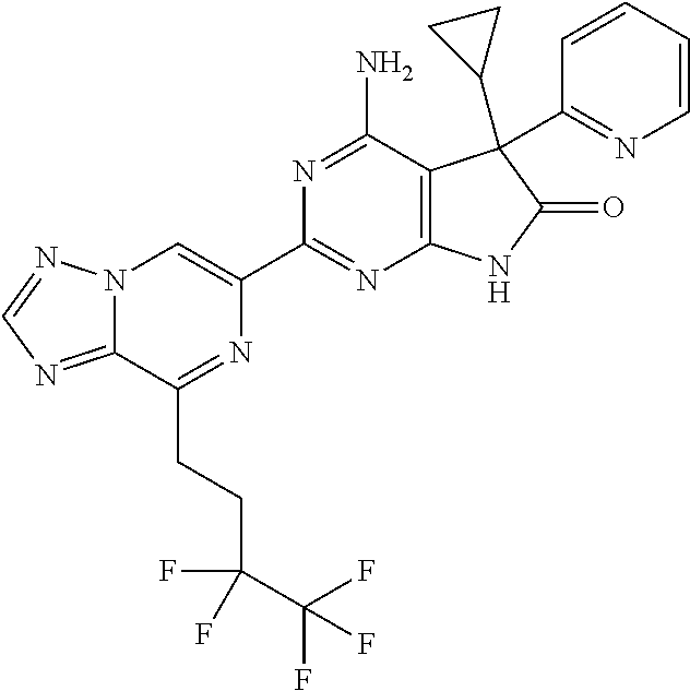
N12C(=NC=N1)C(CCC(C(F)(F)F)(F)F)=NC(C1=NC3=C(C(N)=N1)C(C1CC1)(C1=NC=CC=C1)C(=O)N3)=C2
